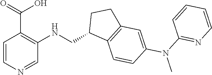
C1=CN=CC(NCC2C3=C(CC2)C=C(N(C)C2=NC=CC=C2)C=C3)=C1C(=O)O
